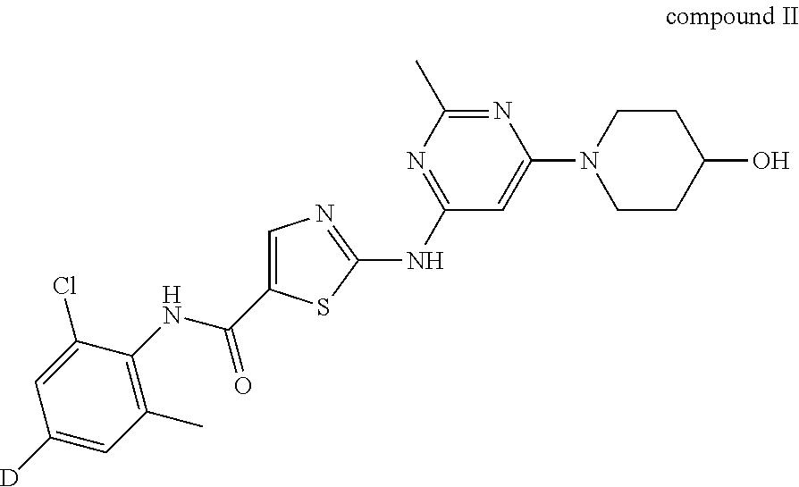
C1=C(C(NC2=C(C)C=C([D])C=C2Cl)=O)SC(NC2=NC(C)=NC(N3CCC(O)CC3)=C2)=N1
